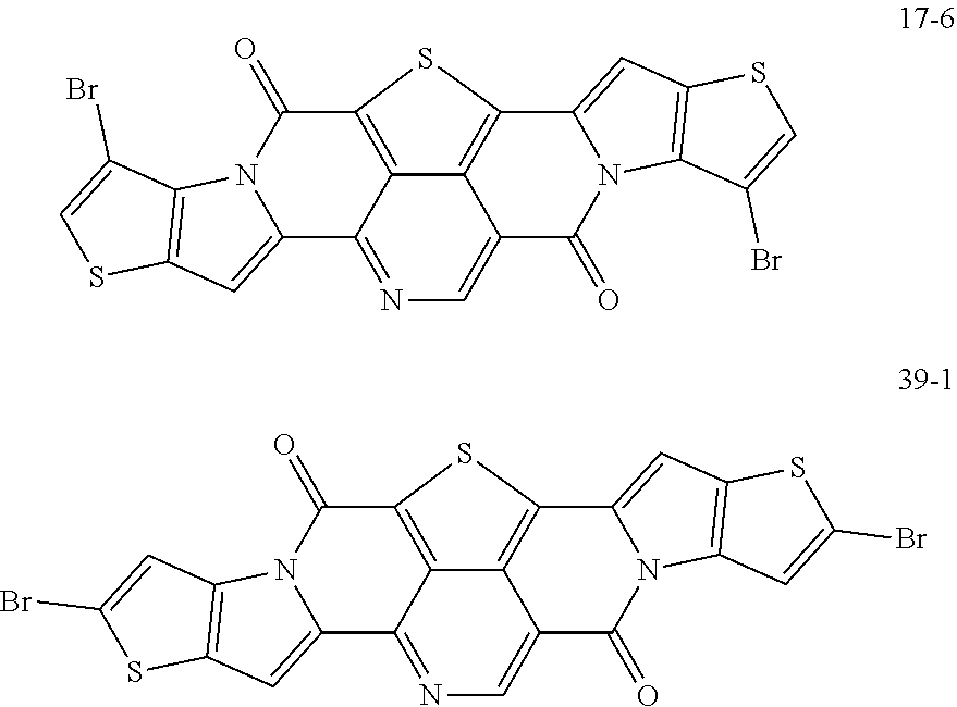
C12=C3C4=C(C5=CC6=C(N5C(=O)C4=CN=C3C3=CC4=C(N3C1=O)C(Br)=CS4)C(Br)=CS6)S2.C12=C3C4=C(C5=CC6=C(N5C(=O)C4=CN=C3C3=CC4=C(N3C1=O)C=C(Br)S4)C=C(Br)S6)S2
